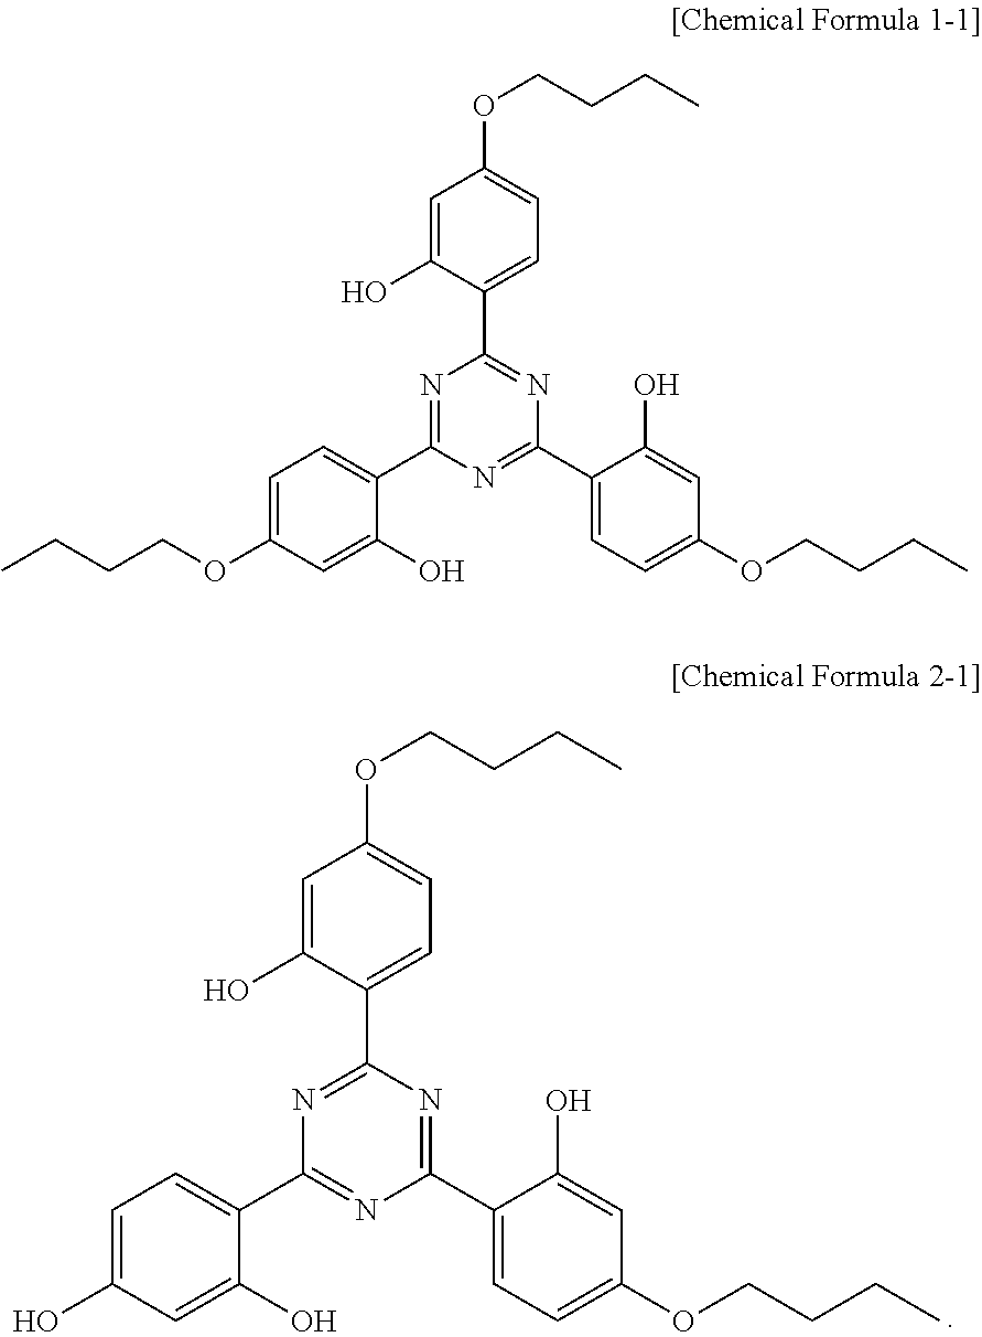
C1=C(O)C(C2=NC(C3=CC=C(O)C=C3O)=NC(C3=CC=C(OCCCC)C=C3O)=N2)=CC=C1OCCCC.C1=C(O)C(C2=NC(C3=CC=C(OCCCC)C=C3O)=NC(C3=CC=C(OCCCC)C=C3O)=N2)=CC=C1OCCCC
